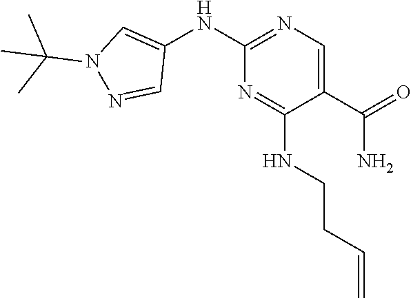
C1(C(=O)N)=CN=C(NC2=CN(C(C)(C)C)N=C2)N=C1NCCC=C
